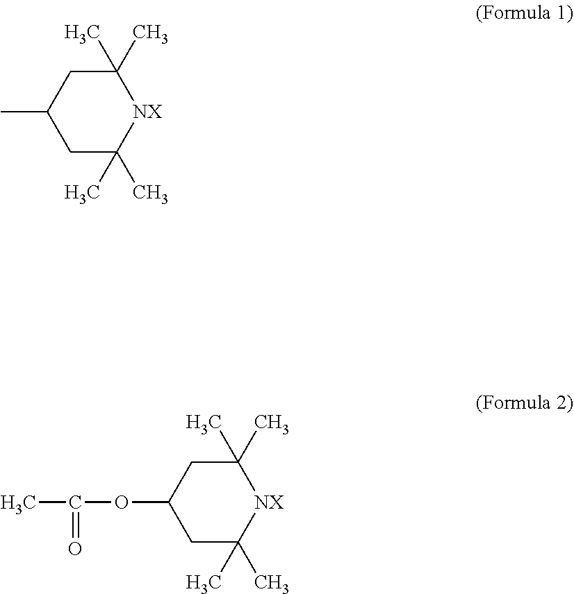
C1(C)(C)CC(C)CC(C)(C)[NX]1.C1(C)(C)CC(OC(C)=O)CC(C)(C)[NX]1
